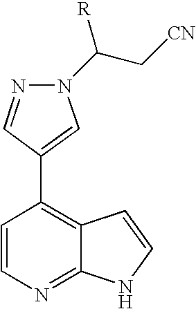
C1=CN=C2C(=C1C1=CN(C([R])C[CN])N=C1)C=CN2
